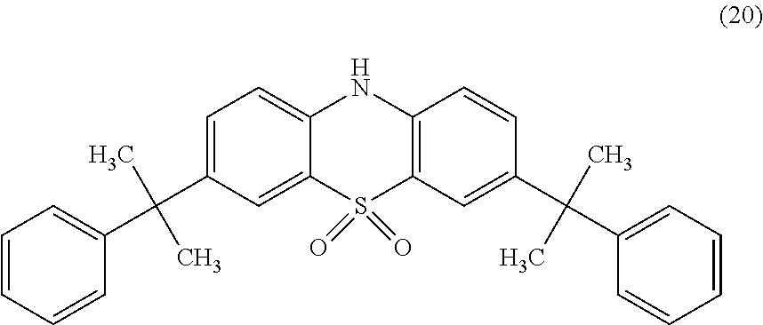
C1=C(C(C)(C)C2=CC=CC=C2)C=C2C(=C1)NC1=C(S2(=O)=O)C=C(C(C)(C)C2=CC=CC=C2)C=C1
